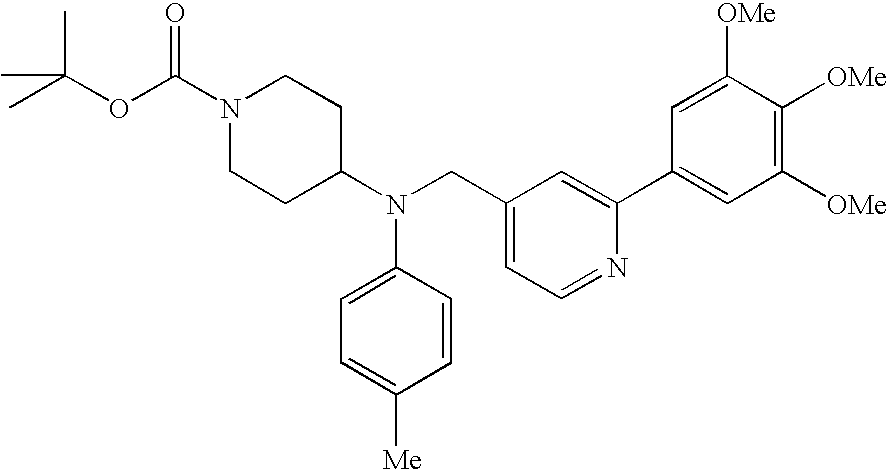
O(C(C)(C)C)C(N1CCC(N(CC2=CC=NC(C3=CC([OMe])=C([OMe])C([OMe])=C3)=C2)C2=CC=C([Me])C=C2)CC1)=O
